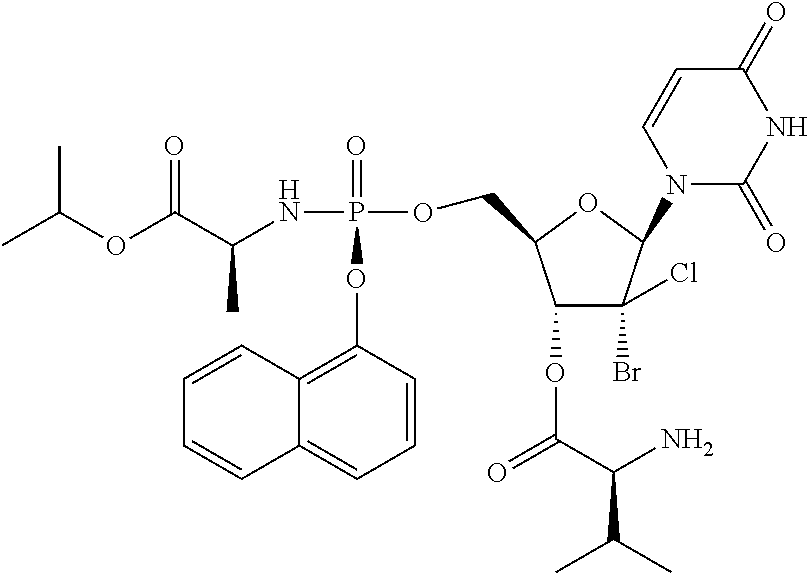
CC(OC(C(NP(=O)(OC1=C2C(=CC=C1)C=CC=C2)OCC1C(OC(C(C(C)C)N)=O)C(Br)(Cl)C(N2C(=O)NC(=O)C=C2)O1)C)=O)C
